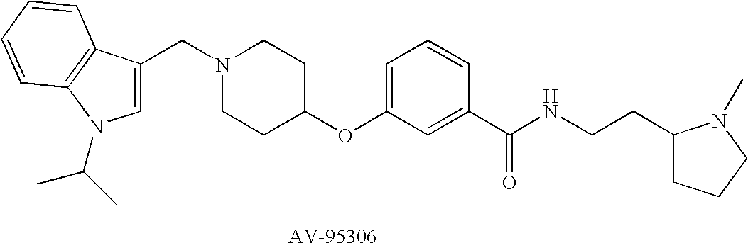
C(N1CCC(OC2=CC=CC(C(NCCC3CCCN3C)=O)=C2)CC1)C1=CN(C(C)C)C2=C1C=CC=C2
